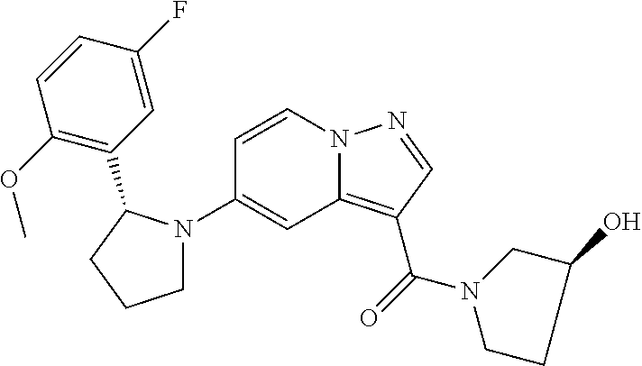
C1(N2CCCC2C2=C(OC)C=CC(F)=C2)=CC2=C(C(=O)N3CCC(O)C3)C=NN2C=C1
